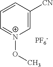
[PF6-].C1=CC=[N+](OC)C=C1[CN]
